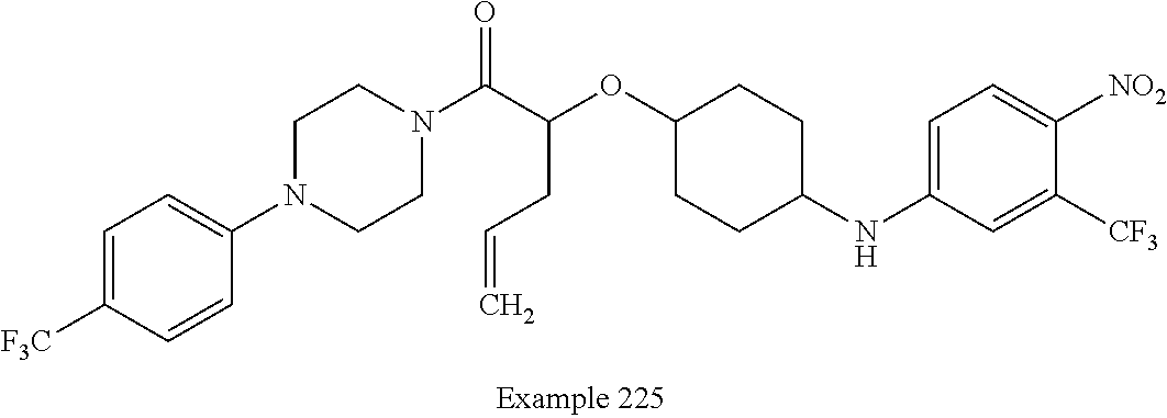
C1=C([F3C])C=CC(N2CCN(C(C(OC3CCC(NC4=CC=C([NO2])C([CF3])=C4)CC3)CC=C)=O)CC2)=C1
